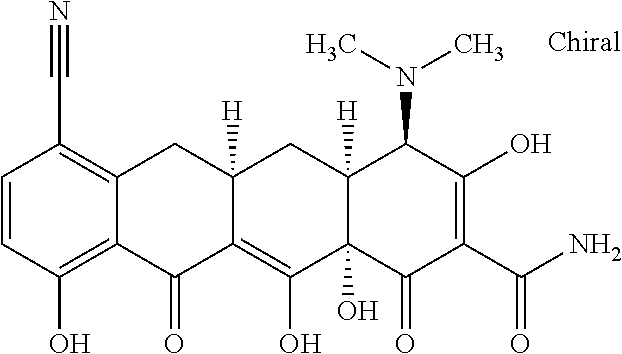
C12([H])C(O)(C(=O)C(C(N)=O)=C(O)C1N(C)C)C(O)=C1C([H])(C2)CC2=C(C#N)C=CC(O)=C2C1=O
